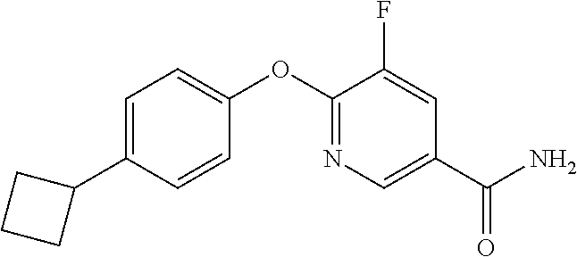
C1=C(C2CCC2)C=CC(OC2=NC=C(C(N)=O)C=C2F)=C1
